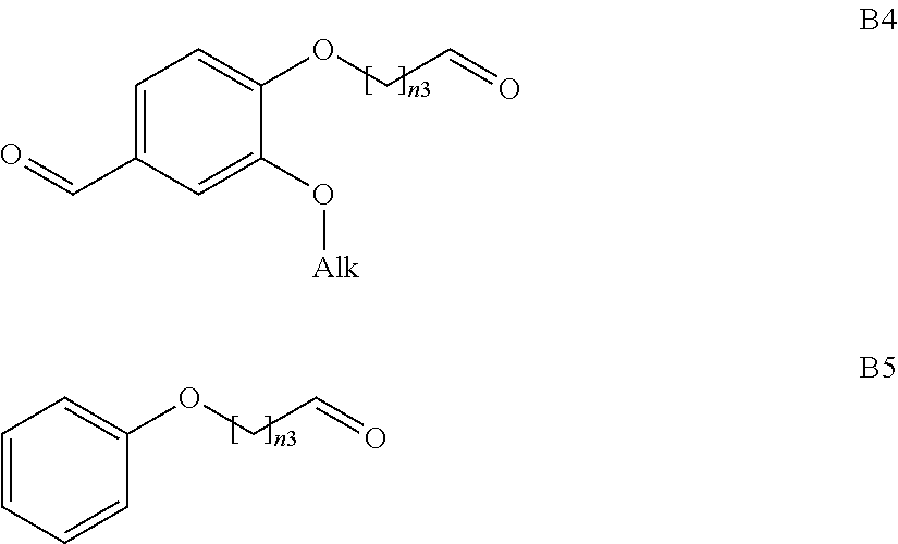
C1=C(C=O)C=C(O[Alk])C(OCC=O)=C1.C1=CC=CC(OCC=O)=C1
